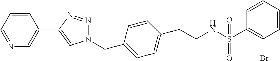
N(S(C1=C(Br)C=CC=C1)(=O)=O)CCC1=CC=C(CN2N=NC(C3=CN=CC=C3)=C2)C=C1
